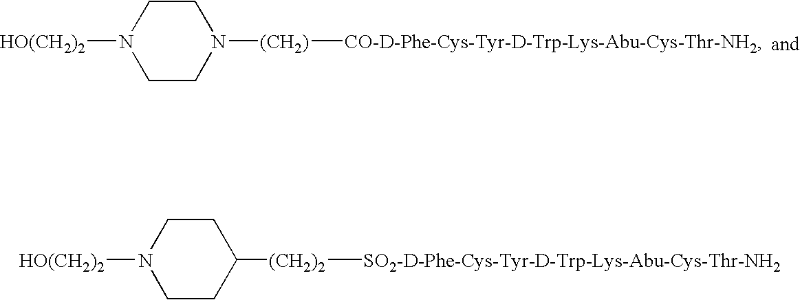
C1CN([HO(CH2)2])CCN1[(CH2)][CO-D-Phe-Cys-Tyr-D-Trp-Lys-Abu-Cys-Thr-NH2].[HO(CH2)2]N1CCC([(CH2)2][SO2-D-Phe-Cys-Tyr-D-Trp-Lys-Abu-Cys-Thr-NH2])CC1
